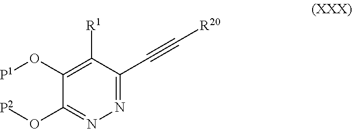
N1=C(C#C[R20])C([R1])=C(O[P1])C(O[P2])=N1
